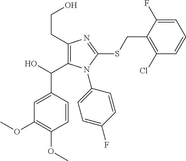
C1=CC(C(C2=C(CCO)N=C(SCC3=C(Cl)C=CC=C3F)N2C2=CC=C(F)C=C2)O)=CC(OC)=C1OC
